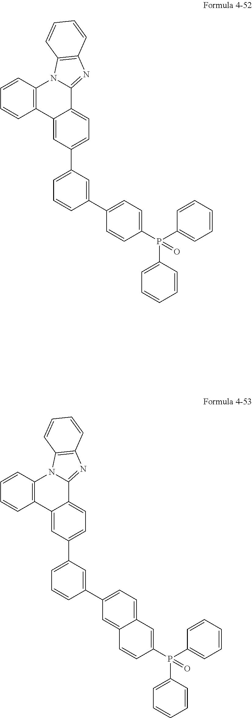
C12=C(C=CC=C1)N1C(=NC3=C1C=CC=C3)C1=CC=C(C3=CC=CC(C4=CC=C(P(C5=CC=CC=C5)(C5=CC=CC=C5)=O)C=C4)=C3)C=C21.C12=C(C=CC=C1)N1C(=NC3=C1C=CC=C3)C1=CC=C(C3=CC=CC(C4=CC=C5C(=C4)C=CC(P(C4=CC=CC=C4)(C4=CC=CC=C4)=O)=C5)=C3)C=C21
